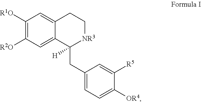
C1([R2O])=C([R1O])C=C2CC[NR3]C(CC3=CC=C([OR4])C([R5])=C3)([H])C2=C1
